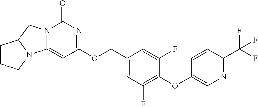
O(C1=C(F)C=C(COC2=NC(=O)N3C(=C2)N2C(C3)CCC2)C=C1F)C1=CN=C(C(F)(F)F)C=C1
